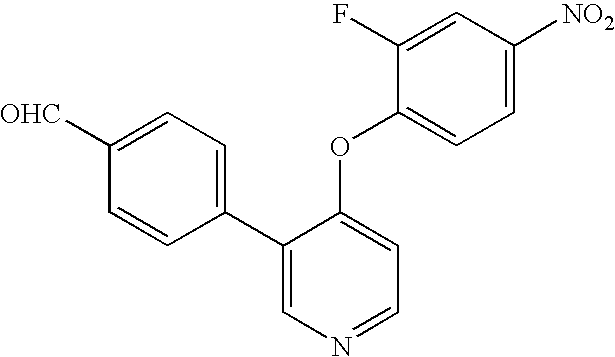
C1(C2=CN=CC=C2OC2=CC=C([NO2])C=C2F)=CC=C([OHC])C=C1
